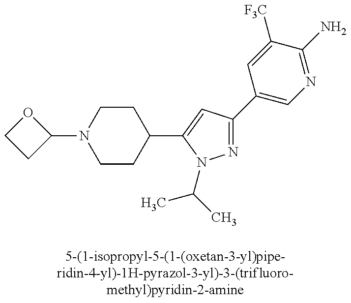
O1CCC1N1CCC(C2=CC(C3=CN=C(N)C([F3C])=C3)=NN2C(C)C)CC1
